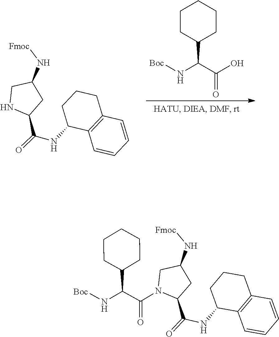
N(C(C(=O)O)C1CCCCC1)[Boc].C1=CC=CC2=C1C(NC(=O)C1CC(N[Fmoc])CN1)CCC2.C1=CC=CC2=C1CCCC2NC(C1CC(N[Fmoc])CN1C(C(N[Boc])C1CCCCC1)=O)=O
